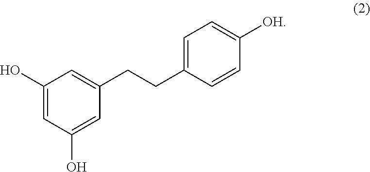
C1(O)=CC(O)=CC(CCC2=CC=C([OH])C=C2)=C1
